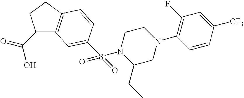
C1(C(=O)O)C2=C(CC1)C=CC(S(N1C(CC)CN(C3=C(F)C=C([CF3])C=C3)CC1)(=O)=O)=C2
